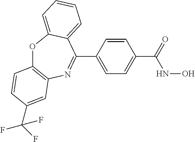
O1C2=C(N=C(C3=CC=C(C(NO)=O)C=C3)C3=CC=CC=C13)C=C(C(F)(F)F)C=C2
